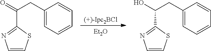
[Et2O].C1(CC(C2=NC=CS2)O)=CC=CC=C1.C1(CC(C2=NC=CS2)=O)=CC=CC=C1
